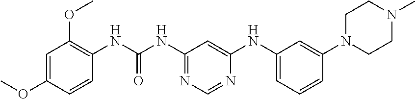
C1=C(OC)C=CC(NC(=O)NC2=NC=NC(NC3=CC=CC(N4CCN(C)CC4)=C3)=C2)=C1OC
